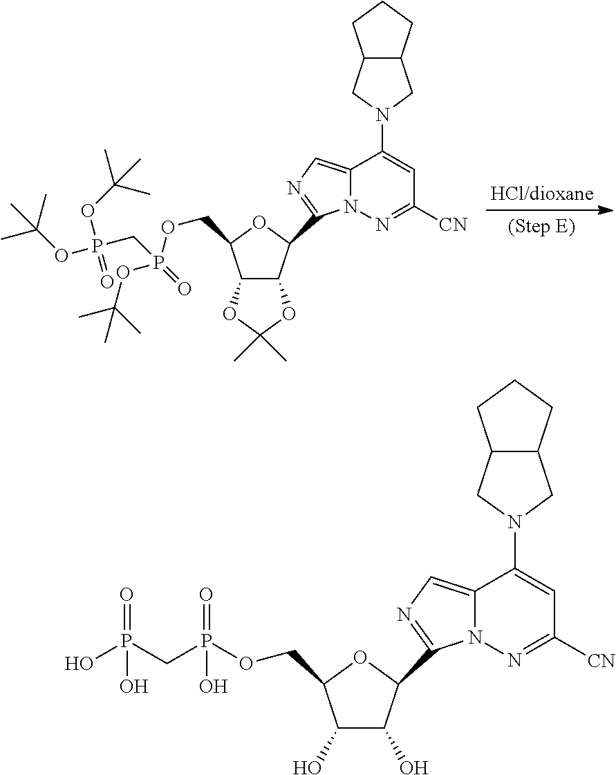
C12=CN=C(C3C(O)C(O)C(COP(CP(O)(=O)O)(=O)O)O3)N1N=C([CN])C=C2N1CC2C(C1)CCC2.C12=CN=C(C3C4C(C(COP(=O)(OC(C)(C)C)CP(OC(C)(C)C)(OC(C)(C)C)=O)O3)OC(C)(C)O4)N1N=C([CN])C=C2N1CC2C(C1)CCC2
